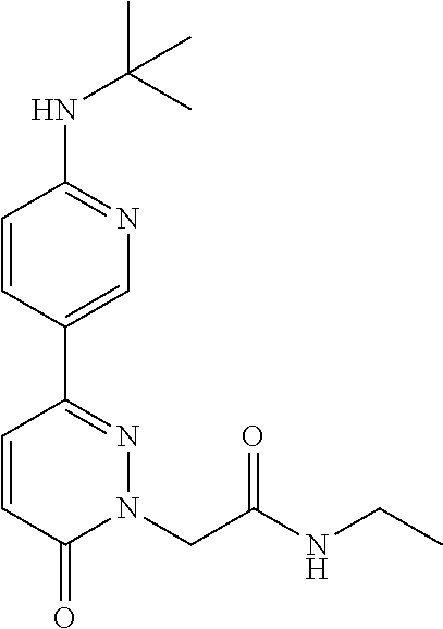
N(C1=NC=C(C2=NN(CC(NCC)=O)C(=O)C=C2)C=C1)C(C)(C)C
